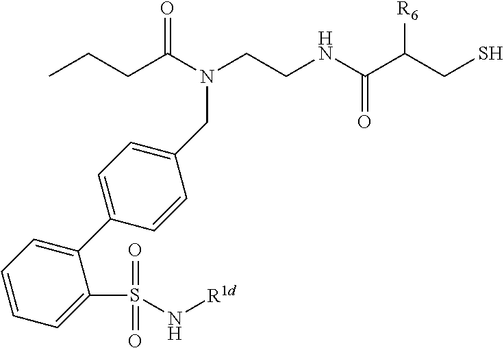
CCCC(N(CCNC(C(CS)[R6])=O)CC1=CC=C(C2=CC=CC=C2S(N[R1d])(=O)=O)C=C1)=O
